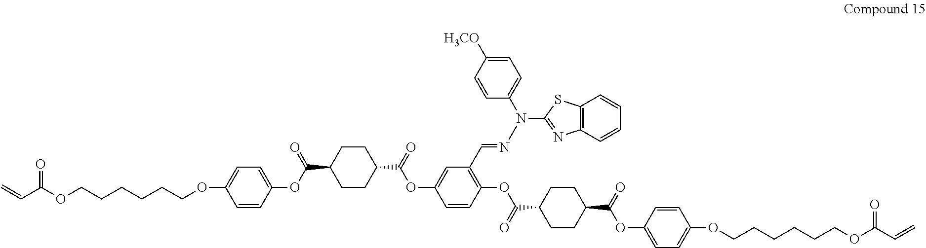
C=CC(OCCCCCCOC1=CC=C(OC(=O)C2CCC(C(=O)OC3=CC(C=NN(C4=NC5=C(S4)C=CC=C5)C4=CC=C([H3CO])C=C4)=C(OC(=O)C4CCC(C(=O)OC5=CC=C(OCCCCCCOC(C=C)=O)C=C5)CC4)C=C3)CC2)C=C1)=O
